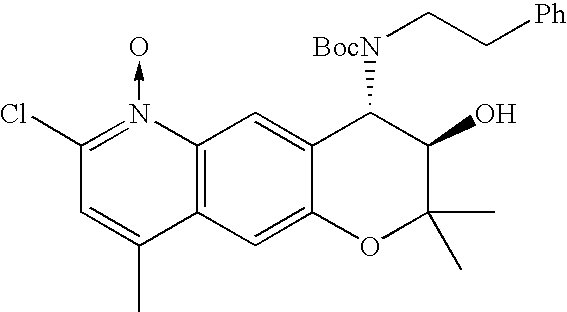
C12=C(C=C3C(=C1)C([BocN]CC[Ph])C(O)C(C)(C)O3)C(C)=CC(Cl)=N2->O
